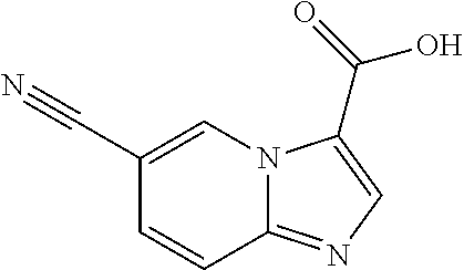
C1(C#N)=CN2C(=NC=C2C(O)=O)C=C1
